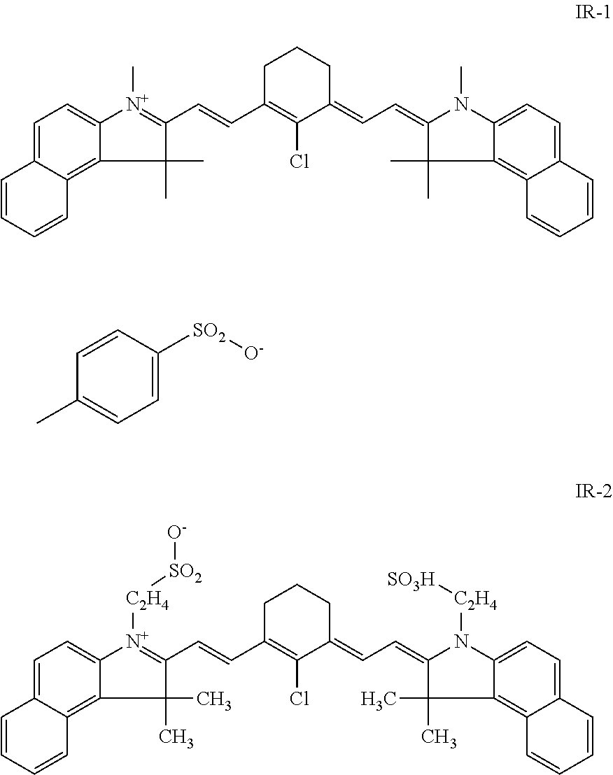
C1C(C=CC2=[N+](C)C3=CC=C4C(=C3C2(C)C)C=CC=C4)=C(Cl)C(=CC=C2N(C)C3=CC=C4C(=C3C2(C)C)C=CC=C4)CC1.C1=CC([SO2][O-])=CC=C1C.C1C(C=CC2=[N+]([C2H4][SO2][O-])C3=CC=C4C(=C3C2(C)C)C=CC=C4)=C(Cl)C(=CC=C2N([C2H4][SO3H])C3=CC=C4C(=C3C2(C)C)C=CC=C4)CC1
